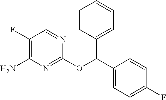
C1(OC(C2=CC=C(F)C=C2)C2=CC=CC=C2)=NC(N)=C(F)C=N1
